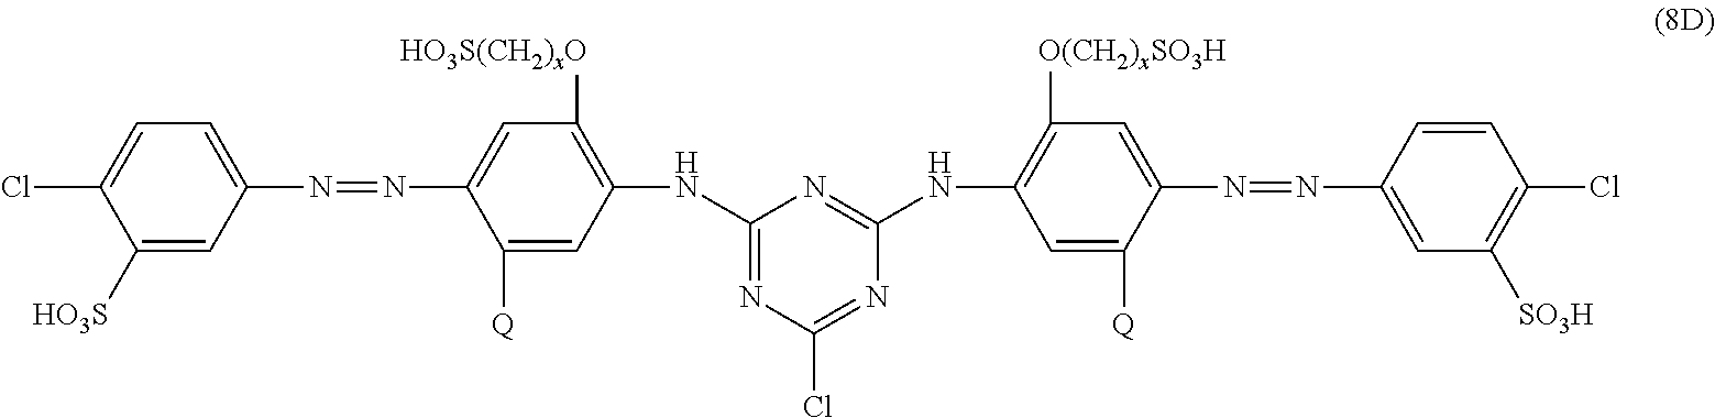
C1(NC2=C([HO3S(CH2)xO])C=C(N=NC3=CC=C(Cl)C([HO3S])=C3)C([Q])=C2)=NC(Cl)=NC(NC2=C([O(CH2)xSO3H])C=C(N=NC3=CC([SO3H])=C(Cl)C=C3)C([Q])=C2)=N1
